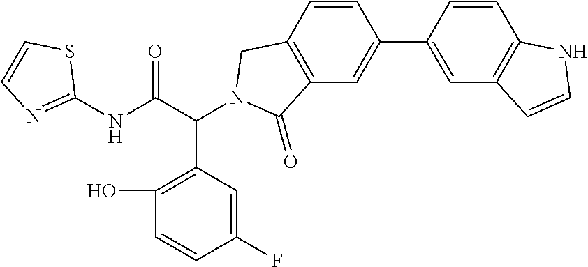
C1(NC(C(C2=C(O)C=CC(F)=C2)N2CC3=C(C=C(C4=CC5=C(C=C4)NC=C5)C=C3)C2=O)=O)=NC=CS1
